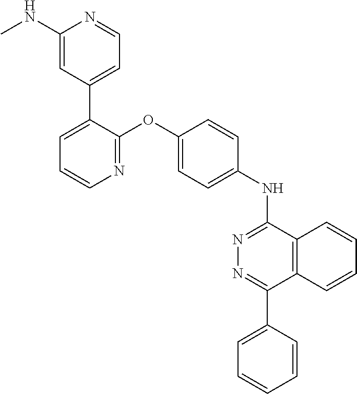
C1(NC)=CC(C2=CC=CN=C2OC2=CC=C(NC3=NN=C(C4=CC=CC=C4)C4=C3C=CC=C4)C=C2)=CC=N1
